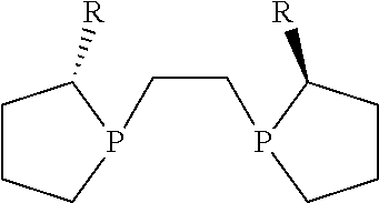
C1CCP(CCP2C([R])CCC2)C1[R]
